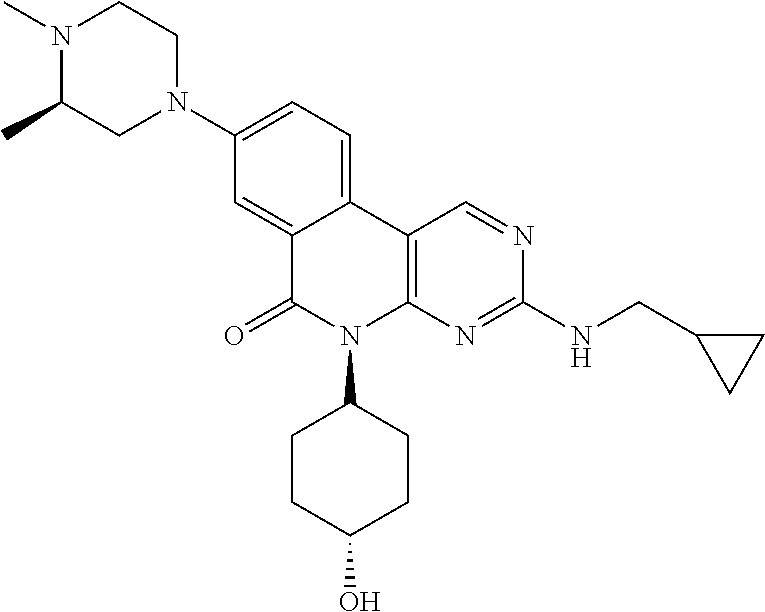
C12=CC(N3CCN(C)C(C)C3)=CC=C1C1=C(N(C3CCC(O)CC3)C2=O)N=C(NCC2CC2)N=C1
